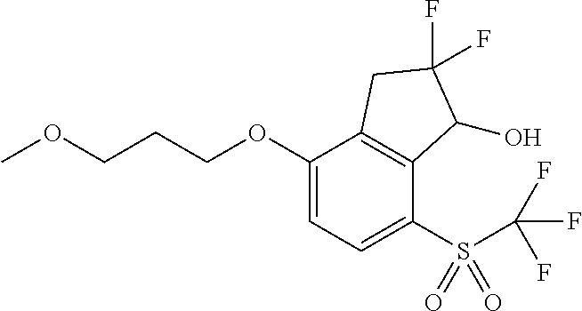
O(C1=CC=C(S(=O)(=O)C(F)(F)F)C2=C1CC(F)(F)C2O)CCCOC
